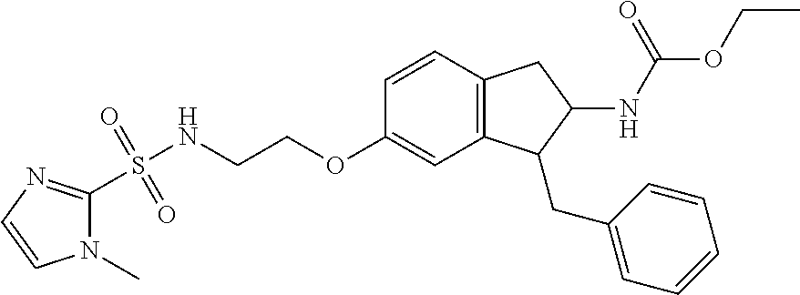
C1=CC(OCCNS(C2=NC=CN2C)(=O)=O)=CC2=C1CC(NC(OCC)=O)C2CC1=CC=CC=C1
